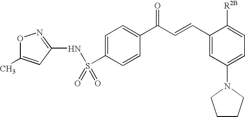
O1C(C)=CC(NS(C2=CC=C(C(C=CC3=CC(N4CCCC4)=CC=C3[R2B])=O)C=C2)(=O)=O)=N1
